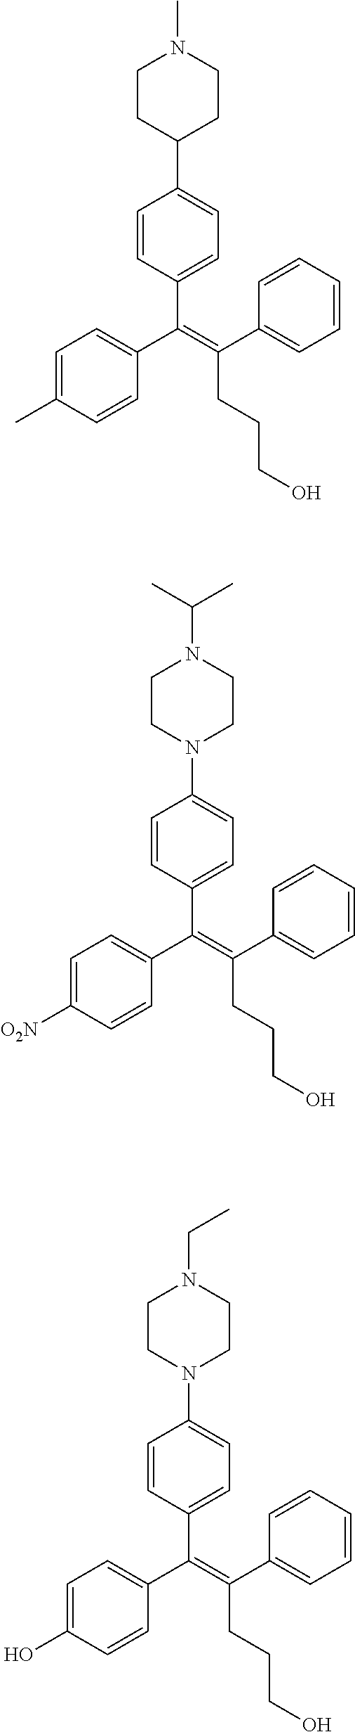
C(=C(C1=CC=CC=C1)CCCO)(C1=CC=C(C)C=C1)C1=CC=C(C2CCN(C)CC2)C=C1.C(=C(C1=CC=CC=C1)CCCO)(C1=CC=C([O2N])C=C1)C1=CC=C(N2CCN(C(C)C)CC2)C=C1.C(=C(C1=CC=CC=C1)CCCO)(C1=CC=C(O)C=C1)C1=CC=C(N2CCN(CC)CC2)C=C1
